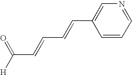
C1(C=CC=CC([H])=O)=CN=CC=C1
